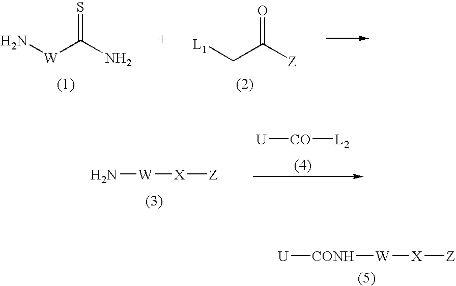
[L1]CC([Z])=O.N[W]C(N)=S.[U][CO][L2].N[W][X][Z].[U][CONH][W][X][Z]
